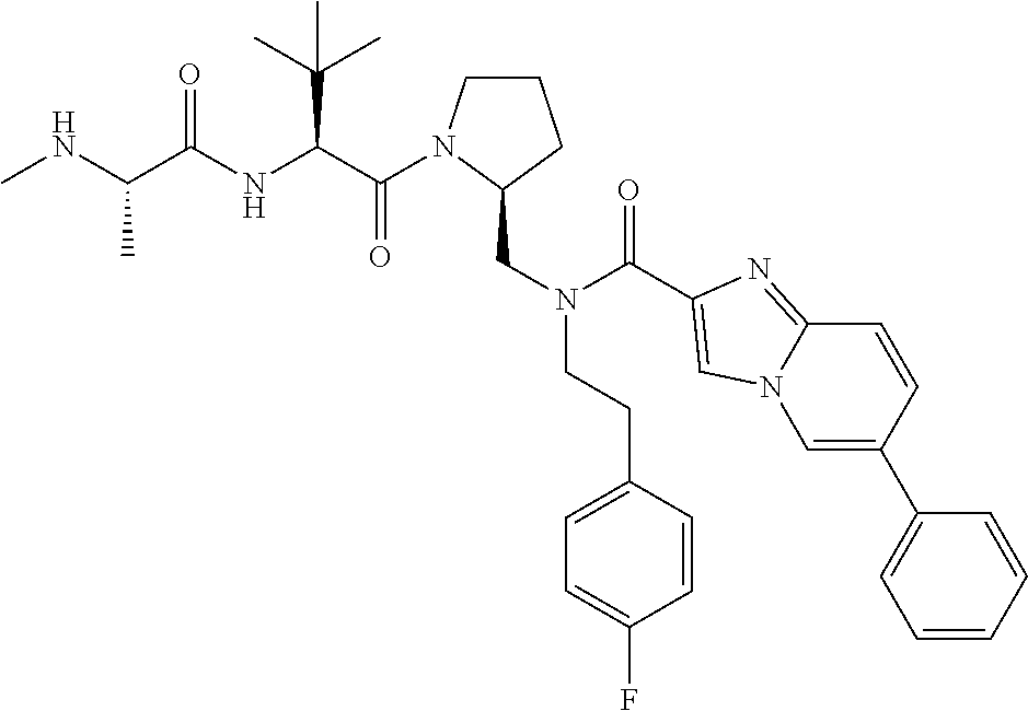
C1CN(C(=O)C(C(C)(C)C)NC(=O)C(C)NC)C(CN(C(=O)C2=CN3C(=N2)C=CC(C2=CC=CC=C2)=C3)CCC2=CC=C(F)C=C2)C1
